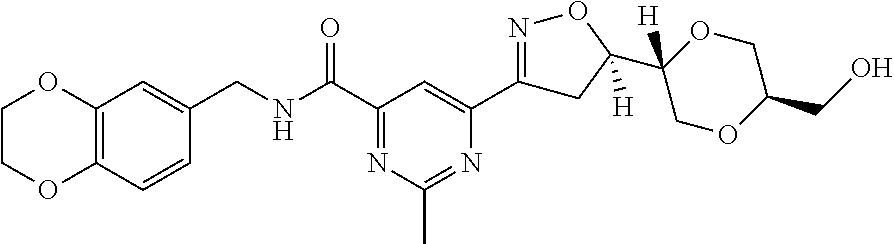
C12=C(C=CC(CNC(C3=NC(C)=NC(C4=NOC(C5([H])OCC(CO)OC5)([H])C4)=C3)=O)=C1)OCCO2
